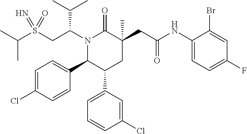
S(CC(N1C(=O)C(CC(=O)NC2=CC=C(F)C=C2Br)(C)CC(C2=CC=CC(Cl)=C2)C1C1=CC=C(Cl)C=C1)C(C)C)(=N)(=O)C(C)C
